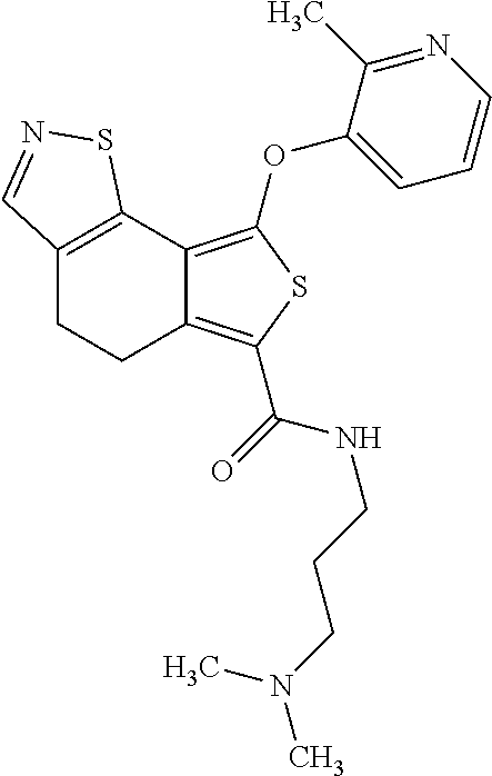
C12=C(C3=C(OC4=CC=CN=C4C)SC(C(=O)NCCCN(C)C)=C3CC1)SN=C2
